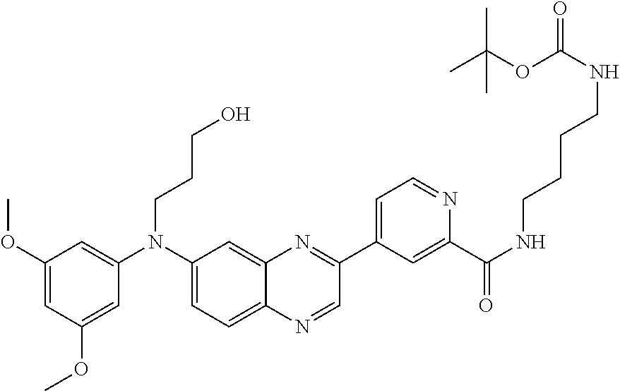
C1(OC)=CC(OC)=CC(N(C2=CC=C3C(=C2)N=C(C2=CC=NC(C(NCCCCNC(=O)OC(C)(C)C)=O)=C2)C=N3)CCCO)=C1
